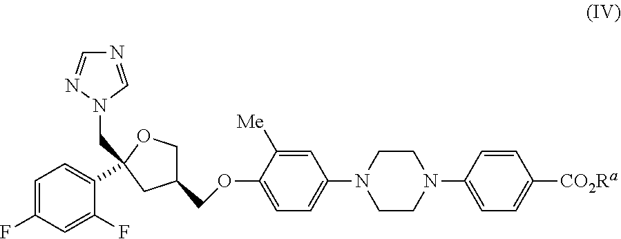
C1=C(F)C=C(F)C(C2(CN3C=NC=N3)CC(COC3=CC=C(N4CCN(C5=CC=C([CO2Ra])C=C5)CC4)C=C3[Me])CO2)=C1
